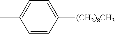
C1=CC([(CH2)8CH3])=CC=C1C
